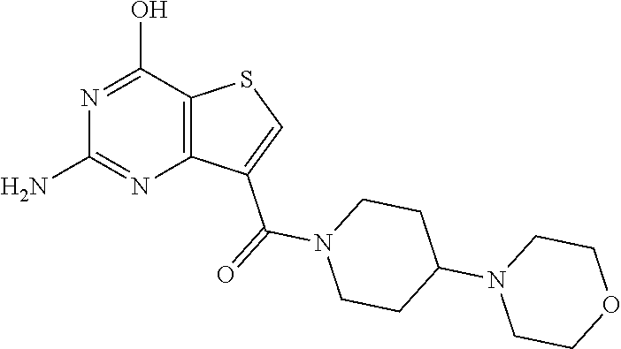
C1(N)=NC2=C(C(O)=N1)SC=C2C(N1CCC(N2CCOCC2)CC1)=O
